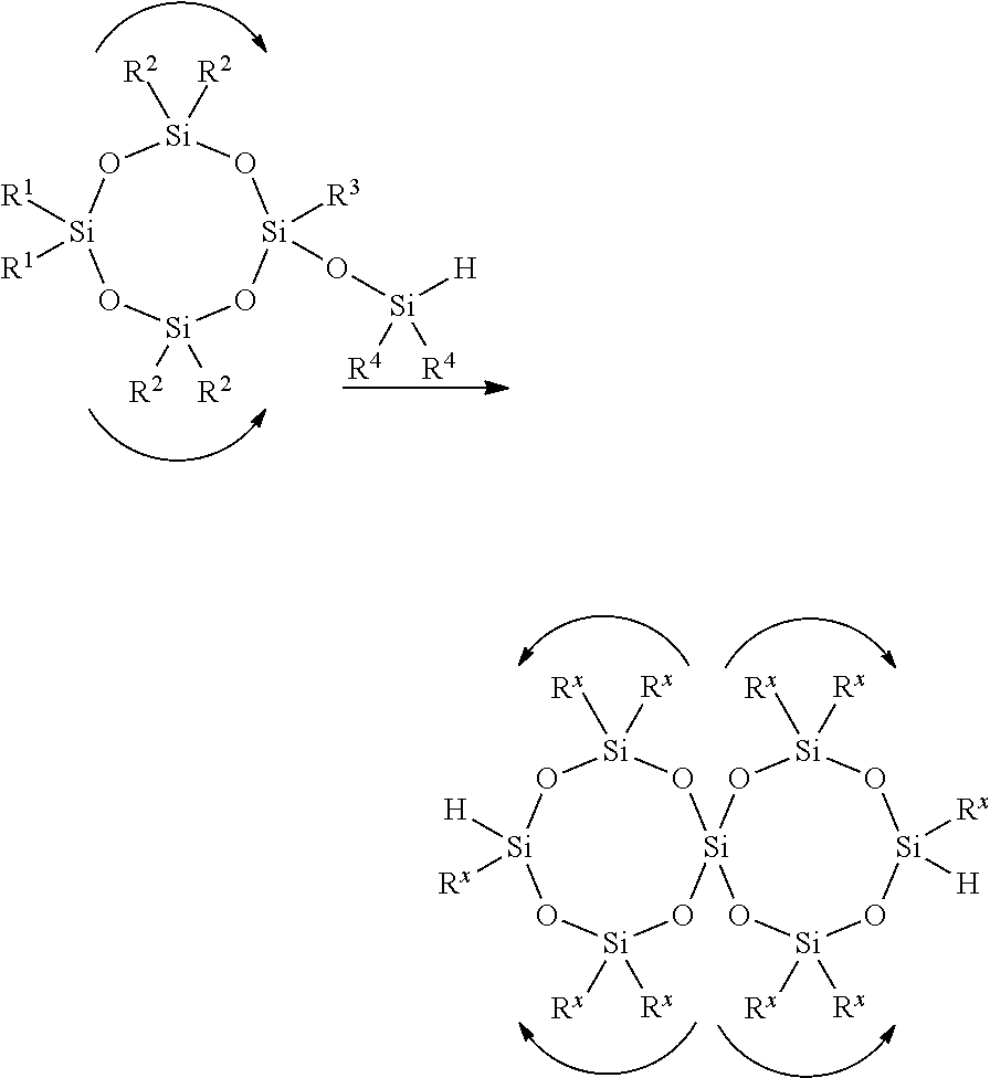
[Si]1([R1])([R1])O[Si]([R2])([R2])O[Si]([R3])(O[Si]([H])([R4])[R4])O[Si]([R2])([R2])O1.[Si]1([H])([Rx])O[Si]([Rx])([Rx])O[Si]2(O[Si]([Rx])([Rx])O1)O[Si]([Rx])([Rx])O[Si]([Rx])([H])O[Si]([Rx])([Rx])O2
